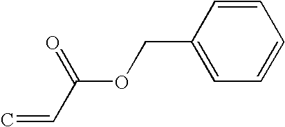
C(OCC1=CC=CC=C1)(C=C)=O
